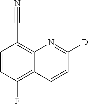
C1(C#N)=C2C(=C(F)C=C1)C=CC([D])=N2
